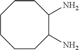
C1CCCCCC(N)C1N
